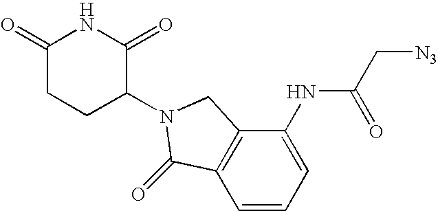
C1(=O)CCC(N2CC3=C(C=CC=C3NC(C[N3])=O)C2=O)C(=O)N1
